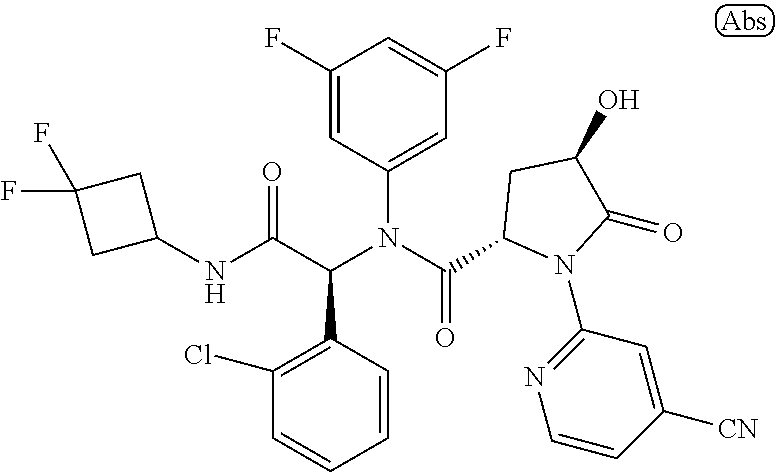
C1=CC(C(C(NC2CC(F)(F)C2)=O)N(C(=O)C2N(C3=NC=CC([CN])=C3)C(=O)C(O)C2)C2=CC(F)=CC(F)=C2)=C(Cl)C=C1
